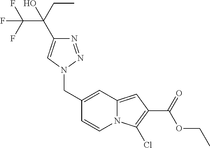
OC(CC)(C(F)(F)F)C1=CN(CC2=CC3=CC(C(=O)OCC)=C(Cl)N3C=C2)N=N1
